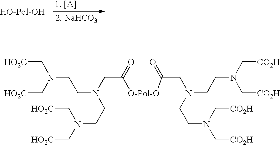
[HO2C]CN(C[HO2C])CCN(CCN(C[HO2C])C[HO2C])CC(=O)[O-Pol-O]C(CN(CCN(C[CO2H])C[CO2H])CCN(C[CO2H])C[CO2H])=O
